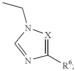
N1=CN(CC)[X]=C1[R6]
